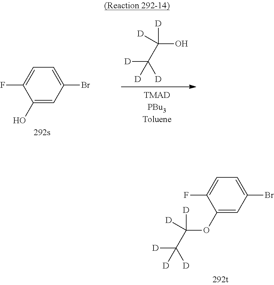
FC1=CC=C(Br)C=C1O.[D]C(C([D])(O)[D])([D])[D].FC1=CC=C(Br)C=C1OC(C([D])([D])[D])([D])[D]
